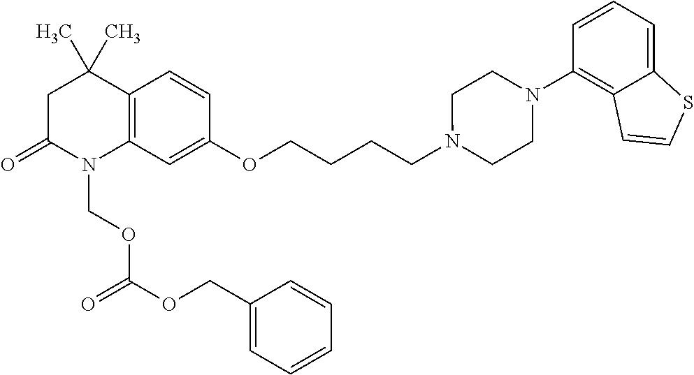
C1C(=O)N(COC(OCC2=CC=CC=C2)=O)C2=C(C1(C)C)C=CC(OCCCCN1CCN(C3=C4C(=CC=C3)SC=C4)CC1)=C2
